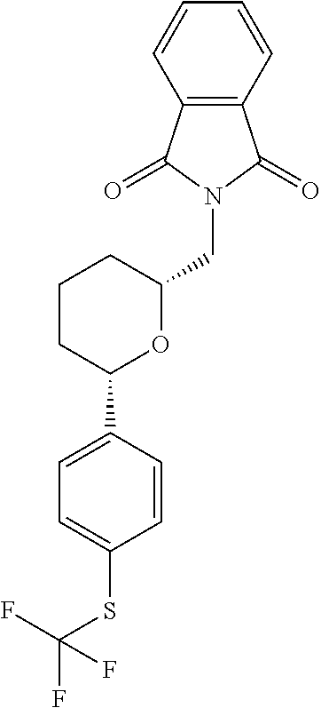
C12=C(C=CC=C1)C(=O)N(CC1OC(C3=CC=C(SC(F)(F)F)C=C3)CCC1)C2=O
